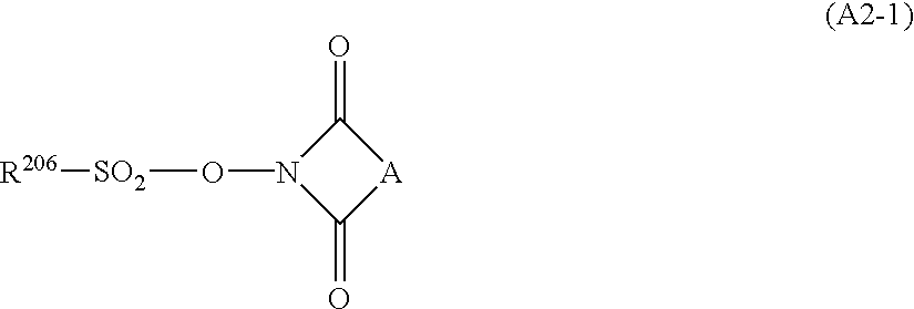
C1(=O)N(O[SO2][R206])C(=O)[A]1
